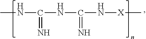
CNC(NC(N[X]C)=N)=N
